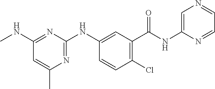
C1=CC(Cl)=C(C(NC2=CN=CC=N2)=O)C=C1NC1=NC(C)=CC(NC)=N1
